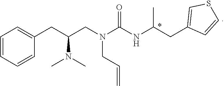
C1=CC=CC(CC(N(C)C)CN(C(NC(CC2=CSC=C2)C)=O)CC=C)=C1
